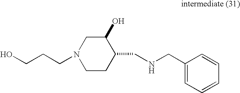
N1(CCCO)CCC(CNCC2=CC=CC=C2)C(O)C1
